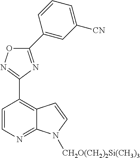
C1=CN=C2C(=C1C1=NOC(C3=CC([CN])=CC=C3)=N1)C=CN2[CH2O(CH2)2Si(CH3)3]
